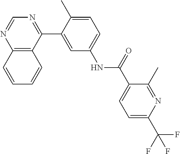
C12=C(C(C3=CC(NC(C4=CC=C(C(F)(F)F)N=C4C)=O)=CC=C3C)=NC=N1)C=CC=C2
